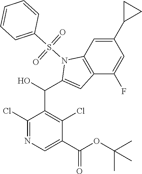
C1(Cl)=NC=C(C(=O)OC(C)(C)C)C(Cl)=C1C(C1=CC2=C(N1S(C1=CC=CC=C1)(=O)=O)C=C(C1CC1)C=C2F)O
